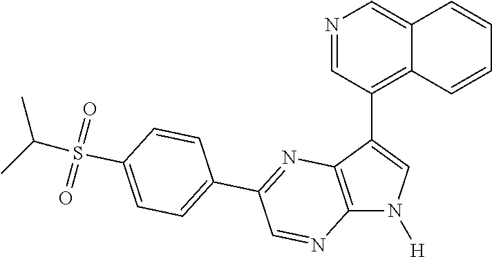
C12=C(C(C3=C4C(=CN=C3)C=CC=C4)=CN1[H])N=C(C1=CC=C(S(C(C)C)(=O)=O)C=C1)C=N2
